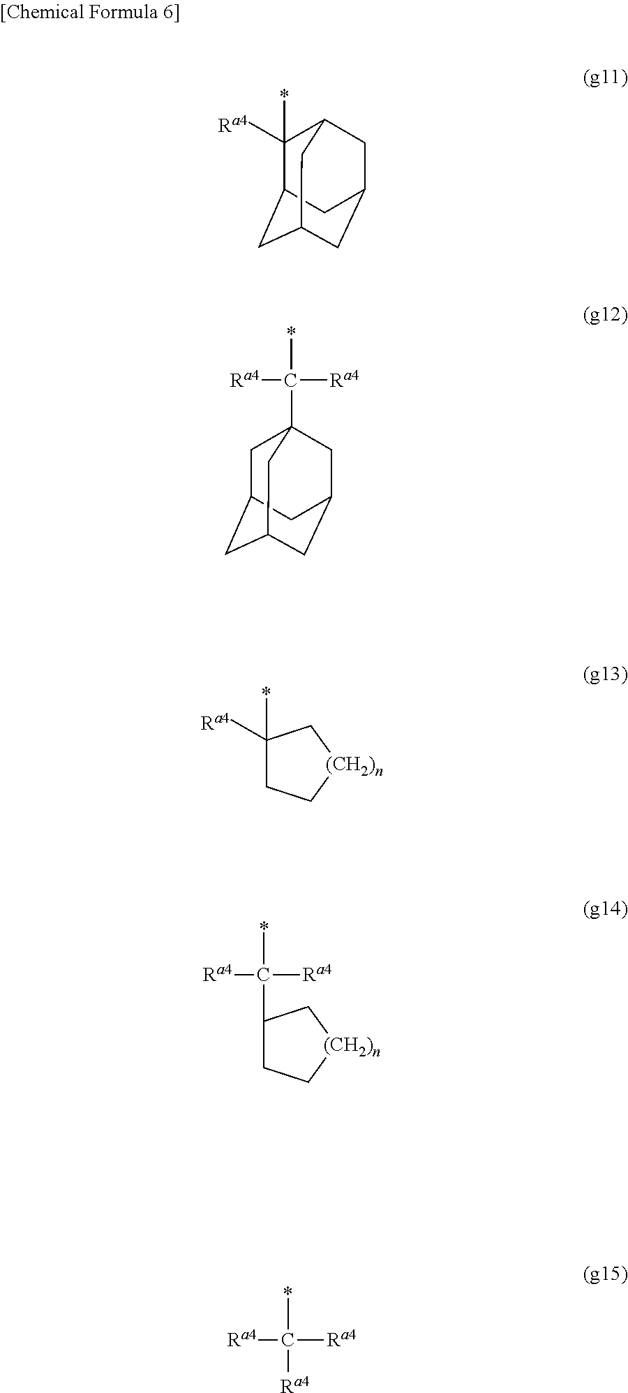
C1(*)([Ra4])C2CC3CC(CC1C3)C2.C1C2CC3CC(CC1(C([Ra4])([Ra4])*)C3)C2.C1(*)([Ra4])CC[(CH2)n]C1.C1(C([Ra4])([Ra4])*)CC[(CH2)n]C1.*C([Ra4])([Ra4])[Ra4]
